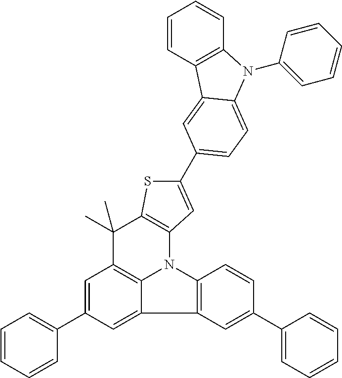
C1=C(C2=CC=CC=C2)C=C2C3=C1C(C)(C)C1=C(N3C3=C2C=C(C2=CC=CC=C2)C=C3)C=C(C2=CC=C3C(=C2)C2=C(C=CC=C2)N3C2=CC=CC=C2)S1
